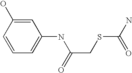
C1=C(NC(CSC(N)=O)=O)C=C(O)C=C1
